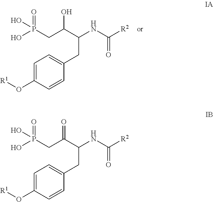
C1=C(O[R1])C=CC(CC(NC([R2])=O)C(CP(O)(=O)O)O)=C1.C1=C(O[R1])C=CC(CC(NC([R2])=O)C(CP(O)(=O)O)=O)=C1
